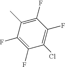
C1(F)=C(F)C(C)=C(F)C(F)=C1Cl
